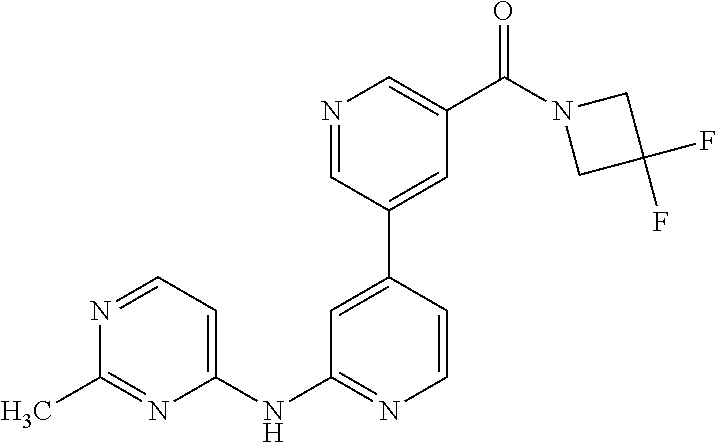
C1=CC(C2=CC(C(N3CC(F)(F)C3)=O)=CN=C2)=CC(NC2=CC=NC(C)=N2)=N1
